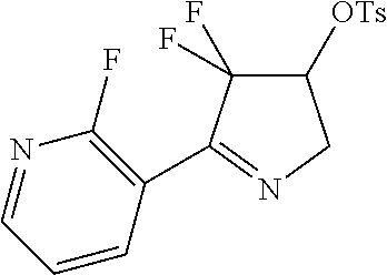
C1([OTs])C(F)(F)C(C2=C(F)N=CC=C2)=NC1
